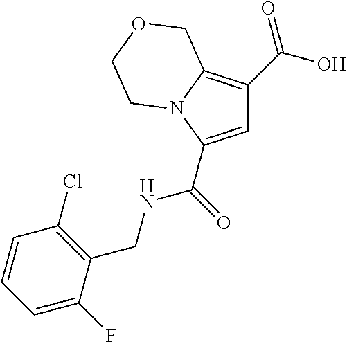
C1=C(C(NCC2=C(Cl)C=CC=C2F)=O)N2C(=C1C(O)=O)COCC2
